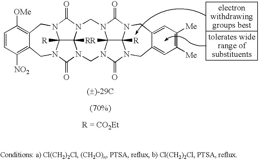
[R = CO2Et].C1=CC([NO2])=C2C(=C1[OMe])CN1C3([R])C4([R])N(C1=O)CN1C5([R])C6([R])N(CC7=CC([Me])=C([Me])C=C7CN6C(=O)N5CN4C(=O)N3C2)C1=O
